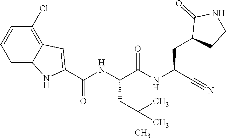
O=C(NC(C#N)CC1CCNC1=O)C(NC(C1=CC2=C(Cl)C=CC=C2N1)=O)CC(C)(C)C
